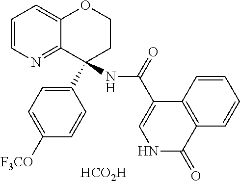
[HCO2H].C1=CN=C2C(=C1)OCCC2(C1=CC=C([F3CO])C=C1)NC(=O)C1=CNC(=O)C2=C1C=CC=C2
